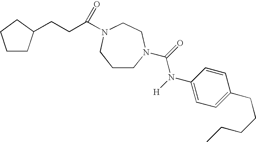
C1CN(C(=O)N([H])C2=CC=C(CCCCC)C=C2)CCN(C(CCC2CCCC2)=O)C1
